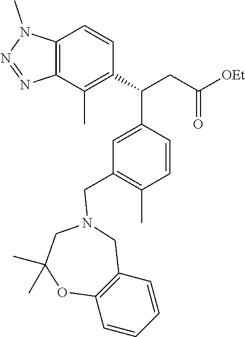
C12=C(C(C)=C(C(C3=CC(CN4CC(C)(C)OC5=C(C4)C=CC=C5)=C(C)C=C3)CC([OEt])=O)C=C1)N=NN2C
